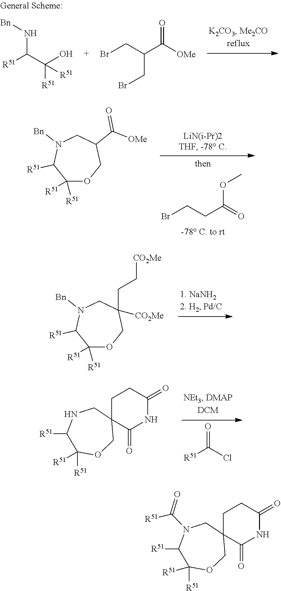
[Bn]NC(C(O)([R51])[R51])[R51].BrCC(C([OMe])=O)CBr.BrCCC(=O)OC.C1([R51])([R51])OCC(C([OMe])=O)CN([Bn])C1[R51].C1([R51])([R51])OCC(CC[CO2Me])([CO2Me])CN([Bn])C1[R51].[R51]C(=O)Cl.C1C2(C(=O)NC(=O)C1)CNC([R51])C([R51])([R51])OC2.C1C2(C(=O)NC(=O)C1)CN(C([R51])=O)C([R51])C([R51])([R51])OC2
